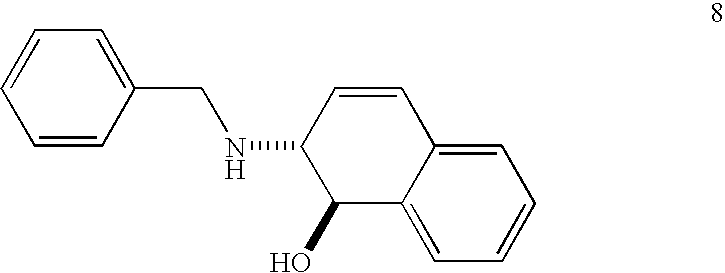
C1=C2C(=CC=C1)C(O)C(NCC1=CC=CC=C1)C=C2
